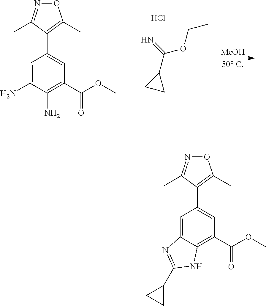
C12=CC(C3=C(C)ON=C3C)=CC(C(=O)OC)=C1NC(C1CC1)=N2.[MeOH].[50 C].N=C(C1CC1)OCC.Cl.C1(N)=CC(C2=C(C)ON=C2C)=CC(C(OC)=O)=C1N
